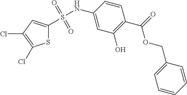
S1C(S(NC2=CC(O)=C(C(=O)OCC3=CC=CC=C3)C=C2)(=O)=O)=CC(Cl)=C1Cl
